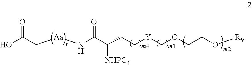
OC(C[Aa]NC(C(CC[Y]COCCO[R9])[NHPG1])=O)=O
